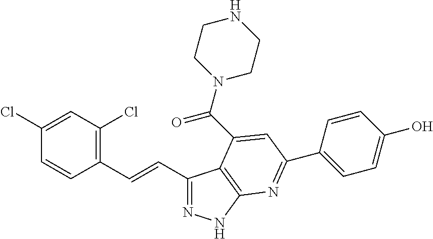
C1(C=CC2=C(Cl)C=C(Cl)C=C2)=NNC2=C1C(C(N1CCNCC1)=O)=CC(C1=CC=C(O)C=C1)=N2
